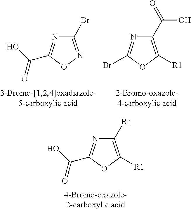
C1(Br)=NOC(C(=O)O)=N1.C1(C(=O)O)=C([R1])OC(Br)=N1.C1(Br)=C([R1])OC(C(=O)O)=N1
